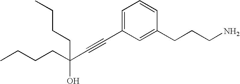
C1=C(C#CC(O)(CCCC)CCCC)C=C(CCCN)C=C1
